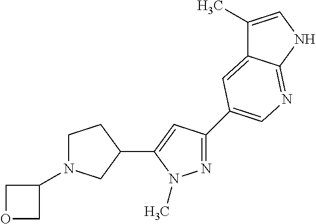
C1(C)=CNC2=NC=C(C3=NN(C)C(C4CCN(C5COC5)C4)=C3)C=C12
